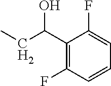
C1(C(CC)O)=C(F)C=CC=C1F
